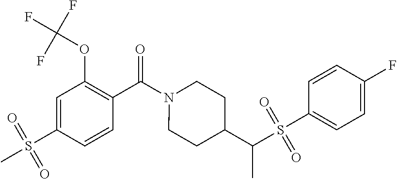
C1=C(S(C)(=O)=O)C=CC(C(N2CCC(C(S(C3=CC=C(F)C=C3)(=O)=O)C)CC2)=O)=C1OC(F)(F)F
